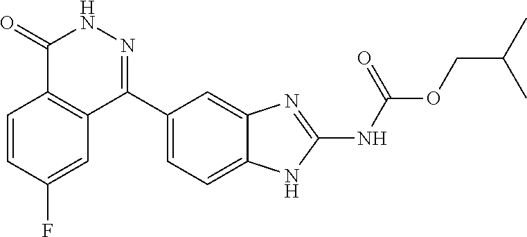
O(C(=O)NC1=NC2=CC(C3=NNC(=O)C4=C3C=C(F)C=C4)=CC=C2N1)CC(C)C
